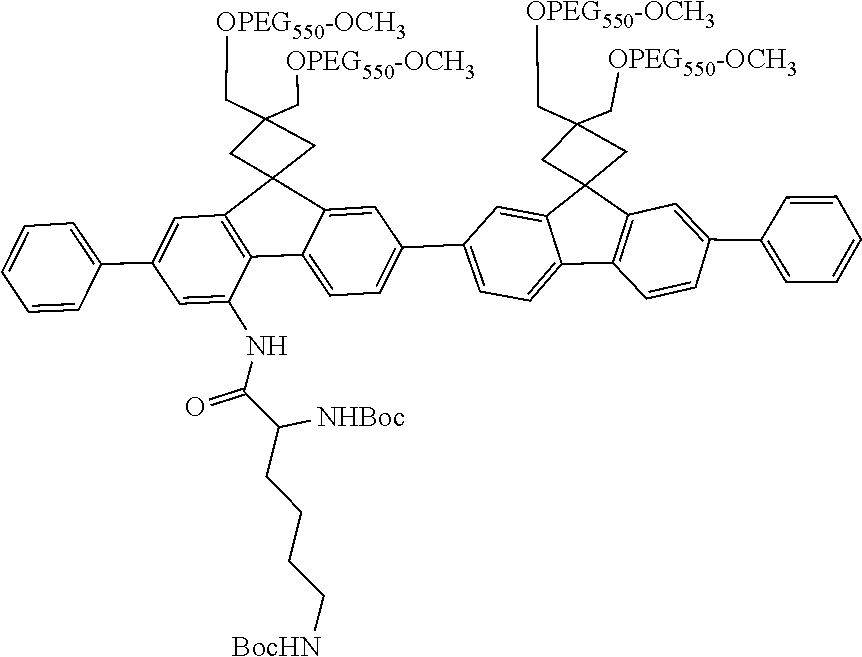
C12=CC(C3=CC=C4C5=C(C=C(C6=CC=CC=C6)C=C5)C5(C4=C3)CC(C[OPEG550-OCH3])(C[OPEG550-OCH3])C5)=CC=C1C1=C(C23CC(C[OPEG550-OCH3])(C[OPEG550-OCH3])C3)C=C(C2=CC=CC=C2)C=C1NC(C(CCCC[BocHN])[NHBoc])=O
